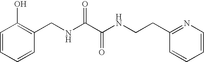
C1=CC=CC(O)=C1CNC(C(NCCC1=NC=CC=C1)=O)=O
